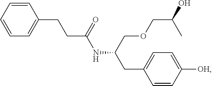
C1=CC=C(CCC(NC(COCC(C)O)CC2=CC=C([OH])C=C2)=O)C=C1
